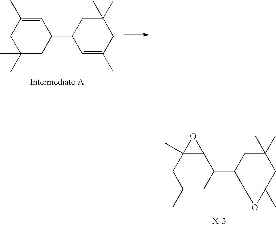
C12C(C)(CC(C)(C)CC1C1C3C(C)(CC(C)(C)C1)O3)O2.C1=C(C)CC(C)(C)CC1C1C=C(C)CC(C)(C)C1
